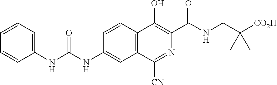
N(C1=CC2=C(C=C1)C(O)=C(C(NCC([CO2H])(C)C)=O)N=C2[CN])C(=O)NC1=CC=CC=C1
